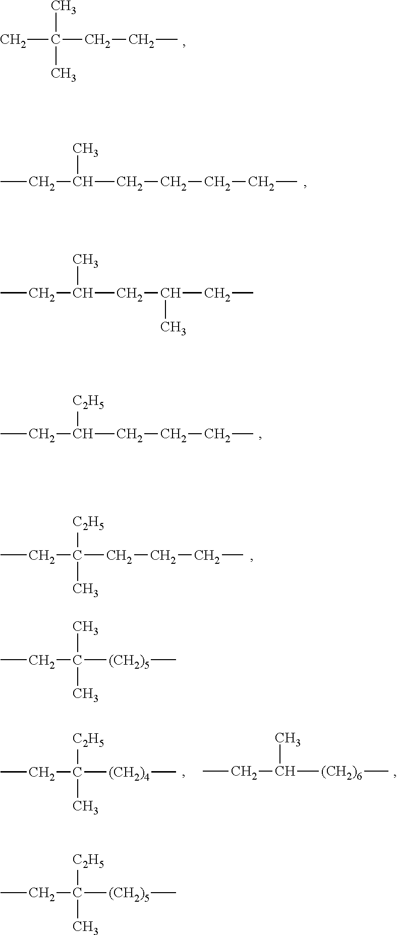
CCC(CCCC)([C2H5])C.CCC(CCCC)[C2H5].CCC(CCCCC)C.CCC([(CH2)4]C)([C2H5])C.CCC([(CH2)6]C)C.CC(CCC)(C)C.CCC(CC(CC)C)C.CCC([(CH2)5]C)(C)C.CCC([(CH2)5]C)([C2H5])C
